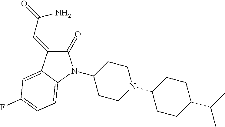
C1(N2C(=O)C(=CC(=O)N)C3=CC(F)=CC=C32)CCN(C2CCC(C(C)C)CC2)CC1
